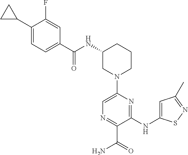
C1N(C2=CN=C(C(=O)N)C(NC3=CC(C)=NS3)=N2)CCCC1NC(=O)C1=CC=C(C2CC2)C(F)=C1
